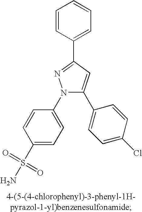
C1=CC(C2=NN(C3=CC=C(S(N)(=O)=O)C=C3)C(C3=CC=C(Cl)C=C3)=C2)=CC=C1
